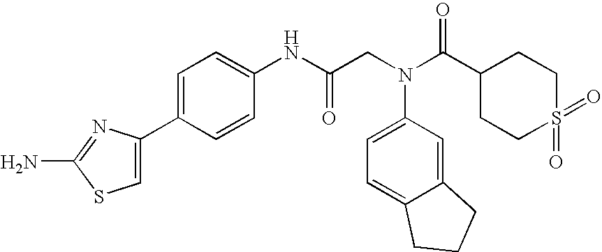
C1=C(C2=CC=C(NC(CN(C(=O)C3CCS(=O)(=O)CC3)C3=CC=C4C(=C3)CCC4)=O)C=C2)N=C(N)S1
